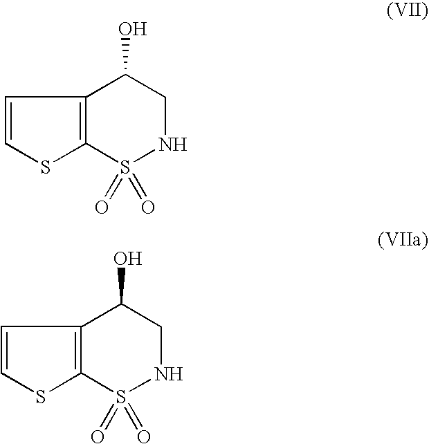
C12=C(S(=O)(=O)NCC1O)SC=C2.C12=C(S(=O)(=O)NCC1O)SC=C2
